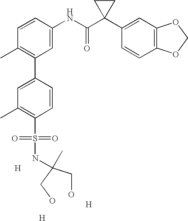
[H].C1=CC(NC(C2(C3=CC4=C(C=C3)OCO4)CC2)=O)=CC(C2=CC(C)=C(S(=O)(NC(C)(CO)CO)=O)C=C2)=C1C.[H].[H]
